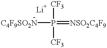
[C4F9SO2N]P([CF3])([CF3])=[NSO2C4F9]
